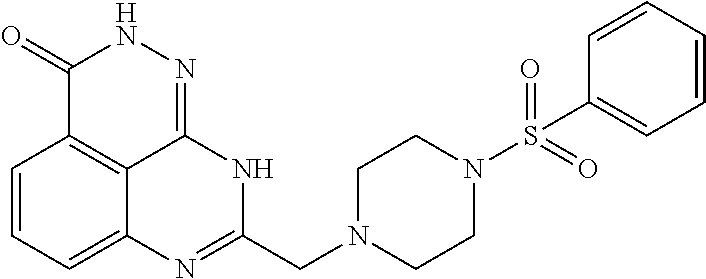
C1=CC=C2C3=C1C(=O)NN=C3NC(CN1CCN(S(=O)(=O)C3=CC=CC=C3)CC1)=N2
